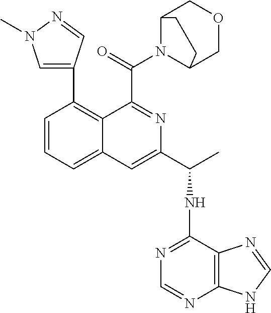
C1=CC=C2C(=C1C1=CN(C)N=C1)C(C(N1C3COCC1CC3)=O)=NC(C(C)NC1=NC=NC3=C1N=CN3)=C2
